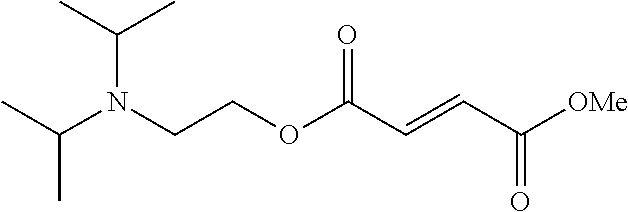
C(COC(C=CC([OMe])=O)=O)N(C(C)C)C(C)C
